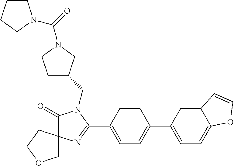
C1(=O)N(CC2CCN(C(=O)N3CCCC3)C2)C(C2=CC=C(C3=CC=C4C(=C3)C=CO4)C=C2)=NC12COCC2
